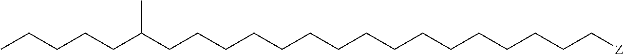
C(CCCCC[Z])CCCCCCCCCCC(CCCCC)C
